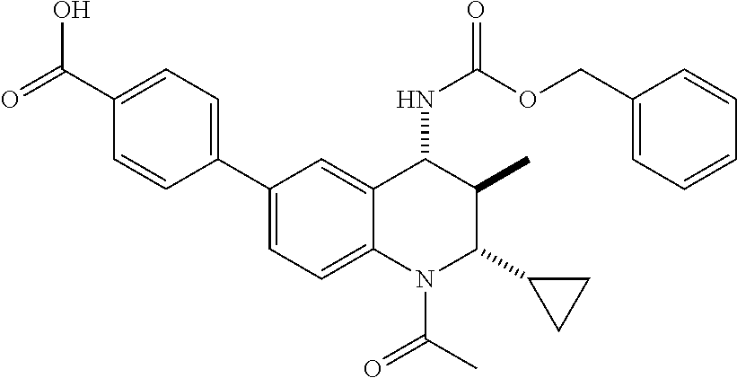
C1(C2=CC=C(C(=O)O)C=C2)=CC=C2C(=C1)C(NC(=O)OCC1=CC=CC=C1)C(C)C(C1CC1)N2C(C)=O
